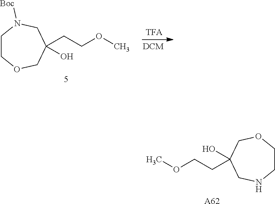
C1COCC(CCOC)(O)CN1[Boc].C1COCC(O)(CCOC)CN1.[A62]
